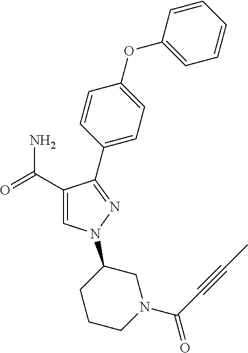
C1(C(=O)N)=CN(C2CCCN(C(=O)C#CC)C2)N=C1C1=CC=C(OC2=CC=CC=C2)C=C1
